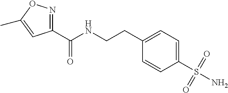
C1(C(NCCC2=CC=C(S(N)(=O)=O)C=C2)=O)=NOC(C)=C1
